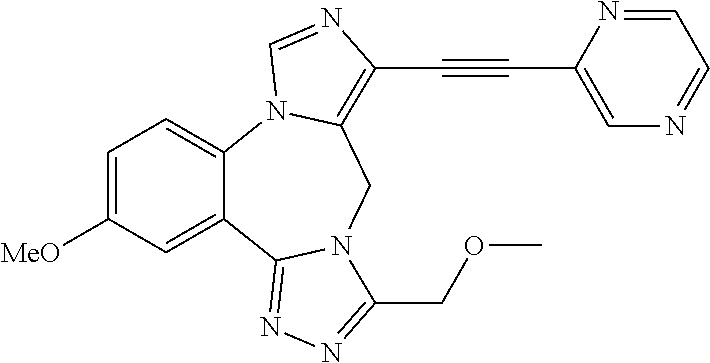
C1=C([MeO])C=C2C(=C1)N1C(=C(C#CC3=CN=CC=N3)N=C1)CN1C2=NN=C1COC
